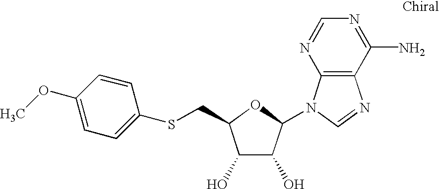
C1(O)C(O)C(N2C3=C(N=C2)C(N)=NC=N3)OC1CSC1=CC=C(OC)C=C1
